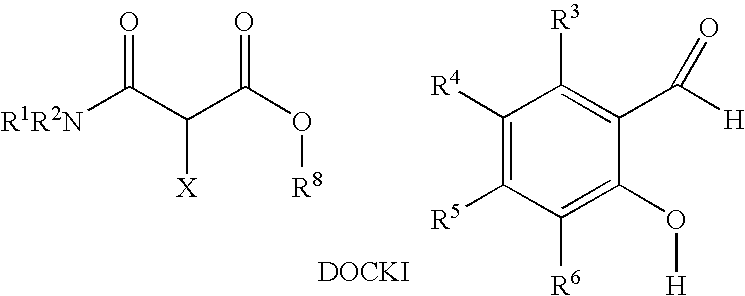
[R1R2N]C(C(C(O[R8])=O)[X])=O.C1([R4])=C([R5])C([R6])=C(O[H])C(C([H])=O)=C1[R3].[DOCKI]
